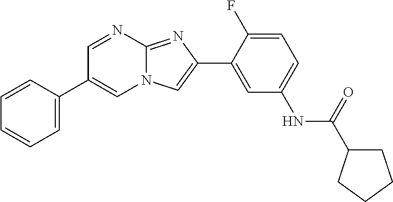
C1=NC2=NC(C3=CC(NC(=O)C4CCCC4)=CC=C3F)=CN2C=C1C1=CC=CC=C1
